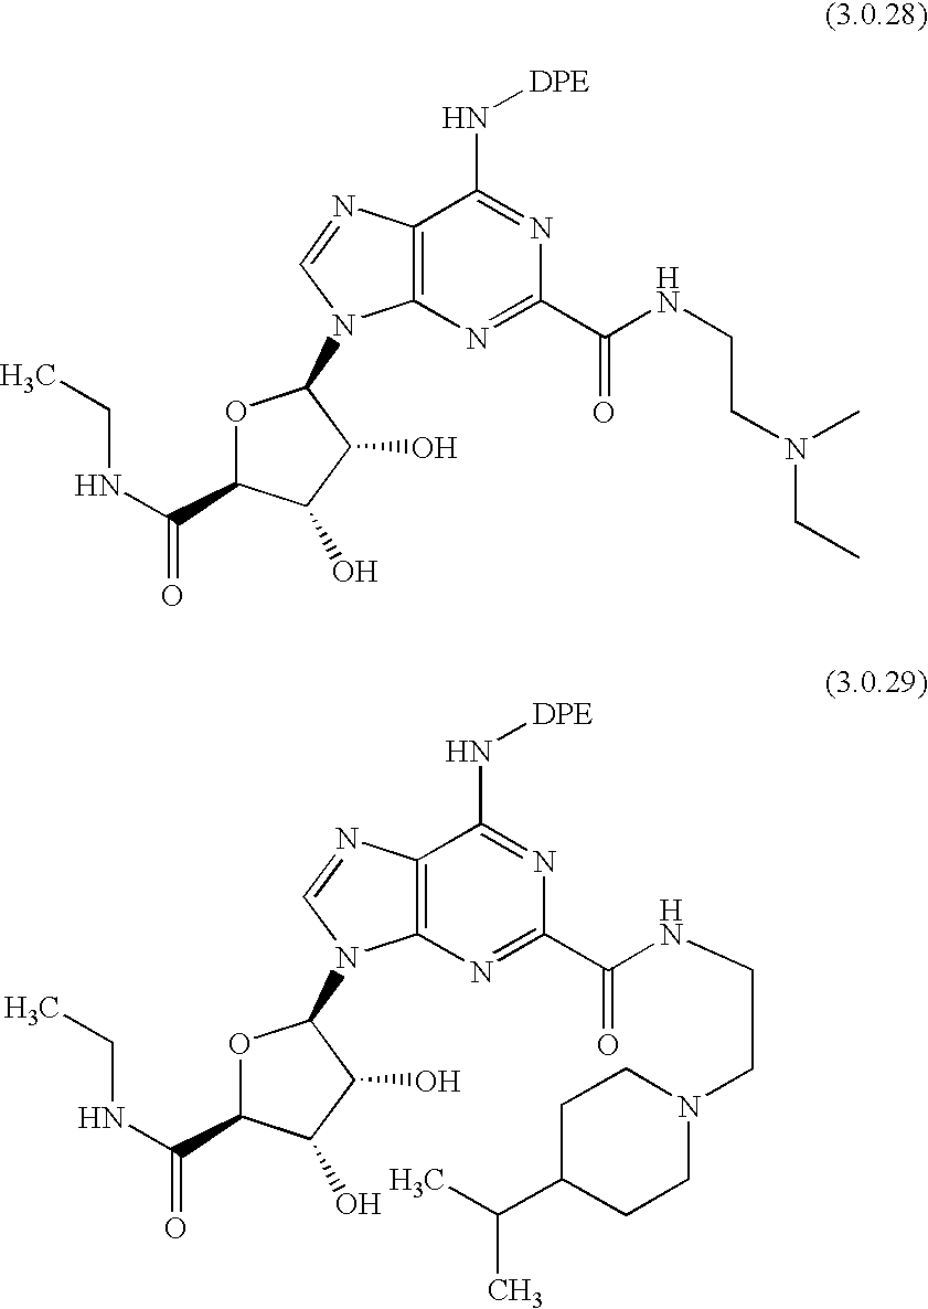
C12=C(N=C(C(NCCN(CC)C)=O)N=C1N[DPE])N(C1OC(C(NCC)=O)C(O)C1O)C=N2.C12=C(N=C(C(NCCN3CCC(C(C)C)CC3)=O)N=C1N[DPE])N(C1OC(C(NCC)=O)C(O)C1O)C=N2
